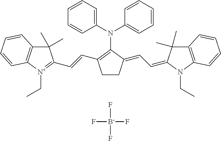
C1CC(=CC=C2C(C)(C)C3=C(N2CC)C=CC=C3)C(N(C2=CC=CC=C2)C2=CC=CC=C2)=C1C=CC1=[N+](CC)C2=C(C1(C)C)C=CC=C2.F[B-](F)(F)F
